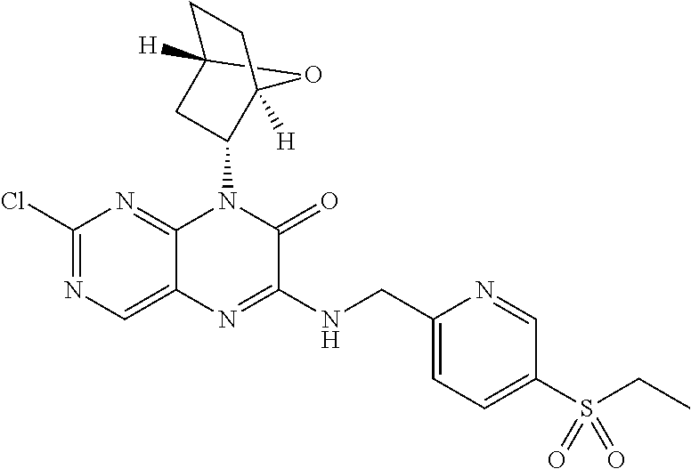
C1(Cl)=NC=C2C(=N1)N(C1CC3([H])OC1([H])CC3)C(=O)C(NCC1=CC=C(S(CC)(=O)=O)C=N1)=N2
